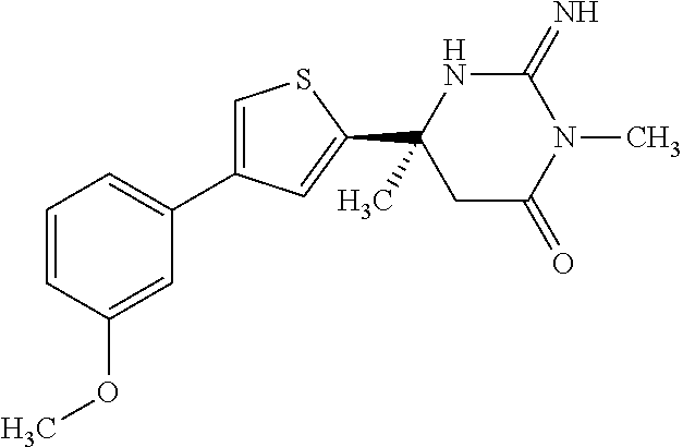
C1(=N)NC(C2=CC(C3=CC=CC(OC)=C3)=CS2)(C)CC(=O)N1C
